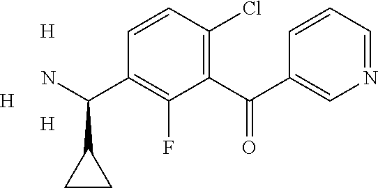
C1(C(C2=CN=CC=C2)=O)=C(Cl)C=CC(C(N)C2CC2)=C1F.[H].[H].[H]
